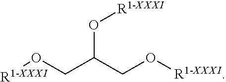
O(C(CO[R1-XXXI])CO[R1-XXXI])[R1-XXXI]
